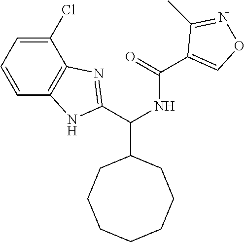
N1=C(C)C(C(NC(C2CCCCCCC2)C2=NC3=C(N2)C=CC=C3Cl)=O)=CO1
